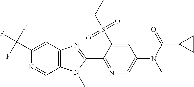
C1(C(F)(F)F)=CC2=C(C=N1)N(C)C(C1=NC=C(N(C(C3CC3)=O)C)C=C1S(CC)(=O)=O)=N2
